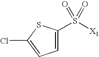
S([X1])(=O)(=O)C1=CC=C(Cl)S1
